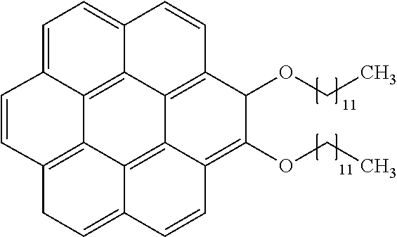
C12=C3C(OCC)C(OCC)=C4C1=C1C5=C(C=CC6=CC=C(C2=C56)C=C3)CC=C1C=C4
